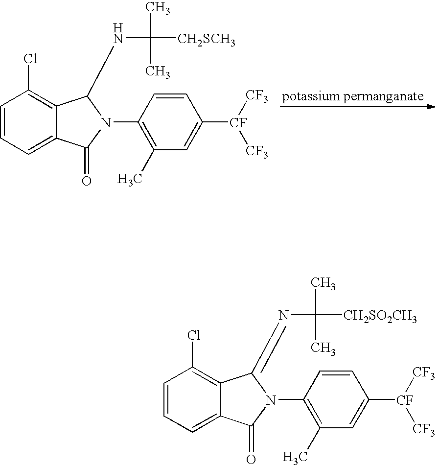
C1=CC=C2C(=C1Cl)C(NC([CH2SCH3])(C)C)N(C1=C(C)C=C([CF]([CF3])[CF3])C=C1)C2=O.C1=CC=C2C(=C1Cl)C(=NC([CH2SO2CH3])(C)C)N(C1=C(C)C=C([CF]([CF3])[CF3])C=C1)C2=O
